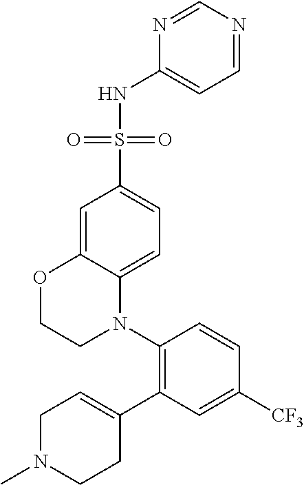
C1(N2C3=CC=C(S(NC4=CC=NC=N4)(=O)=O)C=C3OCC2)=C(C2=CCN(C)CC2)C=C([CF3])C=C1
